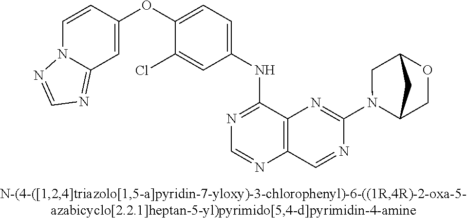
C1(OC2=CC=C(NC3=NC=NC4=C3N=C(N3C5COC(C3)C5)N=C4)C=C2Cl)=CC2=NC=NN2C=C1
